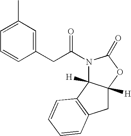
C1(C)=CC=CC(CC(N2C3([H])C([H])(OC2=O)CC2=C3C=CC=C2)=O)=C1
